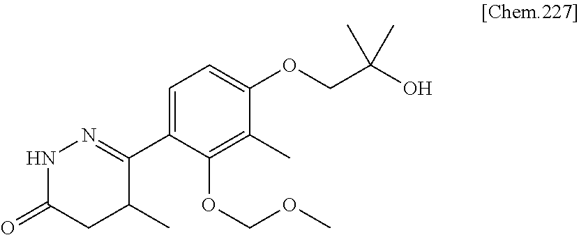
C1(C2=NNC(=O)CC2C)=CC=C(OCC(O)(C)C)C(C)=C1OCOC
